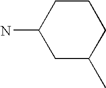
C1C(C)CCCC1N
